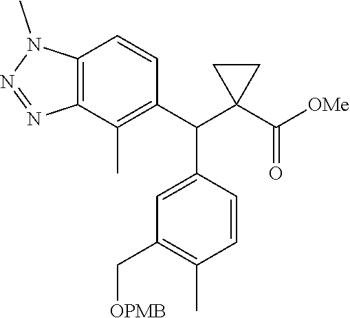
C12=C(C(C)=C(C(C3=CC(C[OPMB])=C(C)C=C3)C3(C([OMe])=O)CC3)C=C1)N=NN2C
